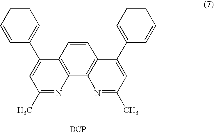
C1=CC(C2=CC(C)=NC3=C2C=CC2=C3N=C(C)C=C2C2=CC=CC=C2)=CC=C1.[BCP]
